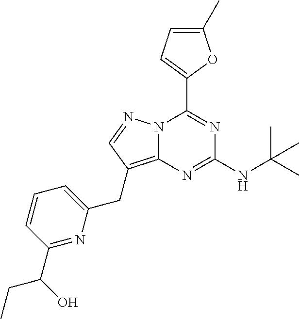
N12C(=C(CC3=CC=CC(C(CC)O)=N3)C=N1)N=C(NC(C)(C)C)N=C2C1=CC=C(C)O1
